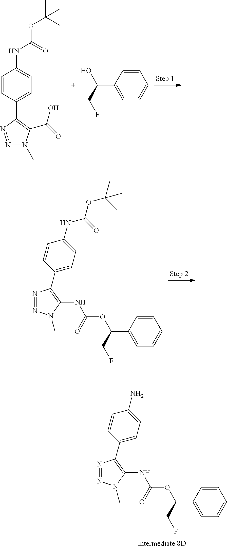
C1=CC(C2=C(C(=O)O)N(C)N=N2)=CC=C1NC(OC(C)(C)C)=O.C1=CC(C(CF)O)=CC=C1.C1=CC(C(CF)OC(NC2=C(C3=CC=C(NC(OC(C)(C)C)=O)C=C3)N=NN2C)=O)=CC=C1.C1=CC(C(CF)OC(NC2=C(C3=CC=C(N)C=C3)N=NN2C)=O)=CC=C1
